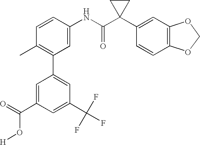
C1(NC(C2(C3=CC4=C(C=C3)OCO4)CC2)=O)=CC(C2=CC(C(F)(F)F)=CC(C(=O)O[H])=C2)=C(C)C=C1
